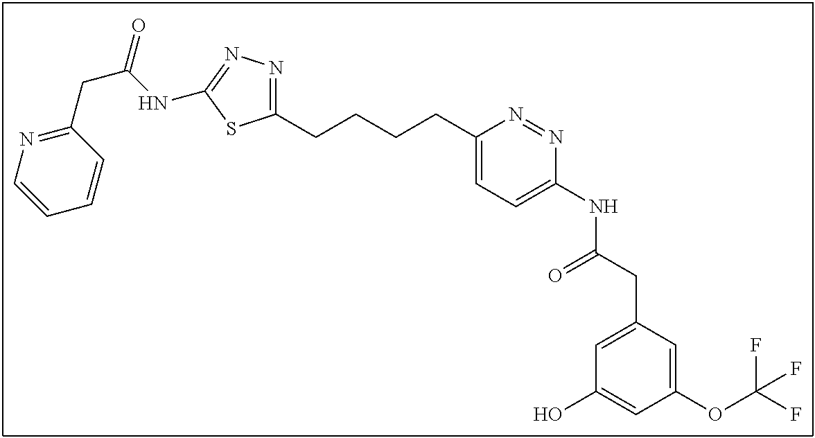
C1(CCCCC2=CC=C(NC(CC3=CC(O)=CC(OC(F)(F)F)=C3)=O)N=N2)=NN=C(NC(CC2=NC=CC=C2)=O)S1
